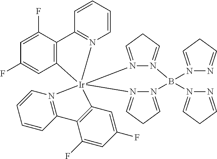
C1=C(F)C2=C(C=C1F)[Ir]13(N4=C2C=CC=C4)(N2=CCC=N2B(N2=CCC=N2)(N2=CCC=N2)N2=CCC=N12)C1=C(C(F)=CC(F)=C1)C1=N3C=CC=C1
